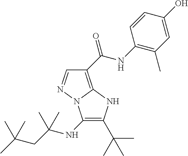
C1=NN2C(=C1C(NC1=C(C)C=C(O)C=C1)=O)NC(C(C)(C)C)=C2NC(C)(C)CC(C)(C)C
